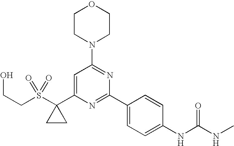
C(S(=O)(=O)C1(C2=CC(N3CCOCC3)=NC(C3=CC=C(NC(NC)=O)C=C3)=N2)CC1)CO
